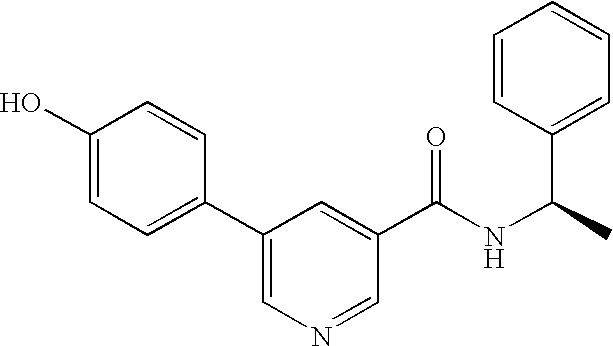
C1(O)=CC=C(C2=CN=CC(C(NC(C)C3=CC=CC=C3)=O)=C2)C=C1
